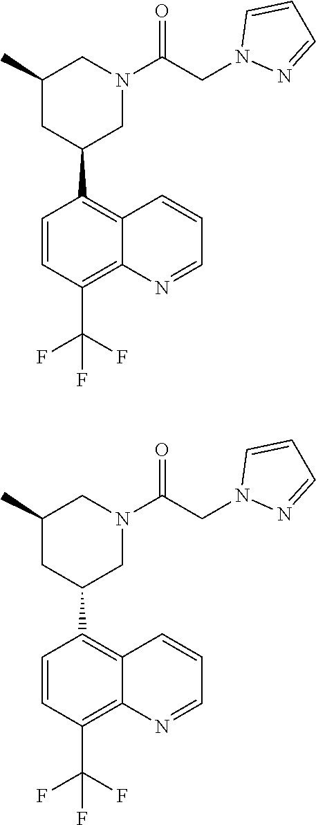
C1=CC(C(F)(F)F)=C2C(=C1C1CN(C(CN3N=CC=C3)=O)CC(C)C1)C=CC=N2.C1=CC(C(F)(F)F)=C2C(=C1C1CN(C(CN3N=CC=C3)=O)CC(C)C1)C=CC=N2
